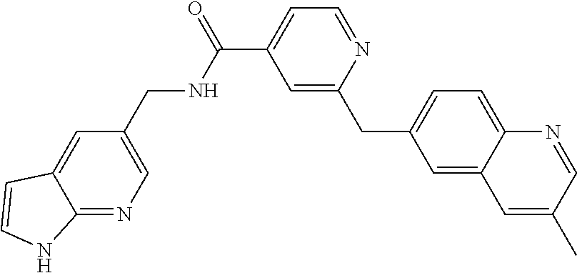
C1=C2C(=NC=C1CNC(C1=CC=NC(CC3=CC=C4C(=C3)C=C(C)C=N4)=C1)=O)NC=C2
